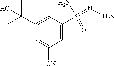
C1=C(S(=N[TBS])(=O)N)C=C(C(O)(C)C)C=C1[CN]
